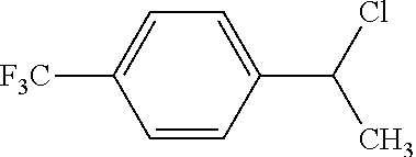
C1=C([F3C])C=CC(C(Cl)C)=C1
